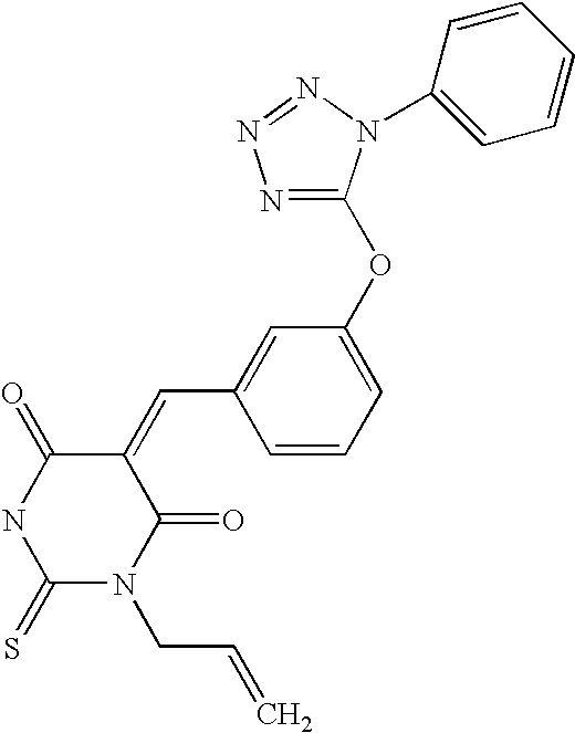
N1=C(OC2=CC=CC(C=C3C(=O)NC(=S)N(CC=C)C3=O)=C2)N(C2=CC=CC=C2)N=N1
